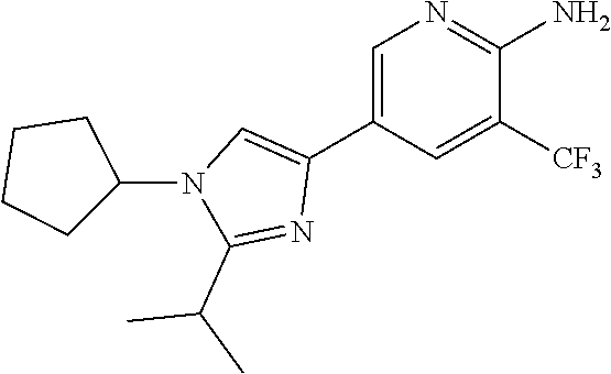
C1=C(C2=CN(C3CCCC3)C(C(C)C)=N2)C=C([CF3])C(N)=N1
